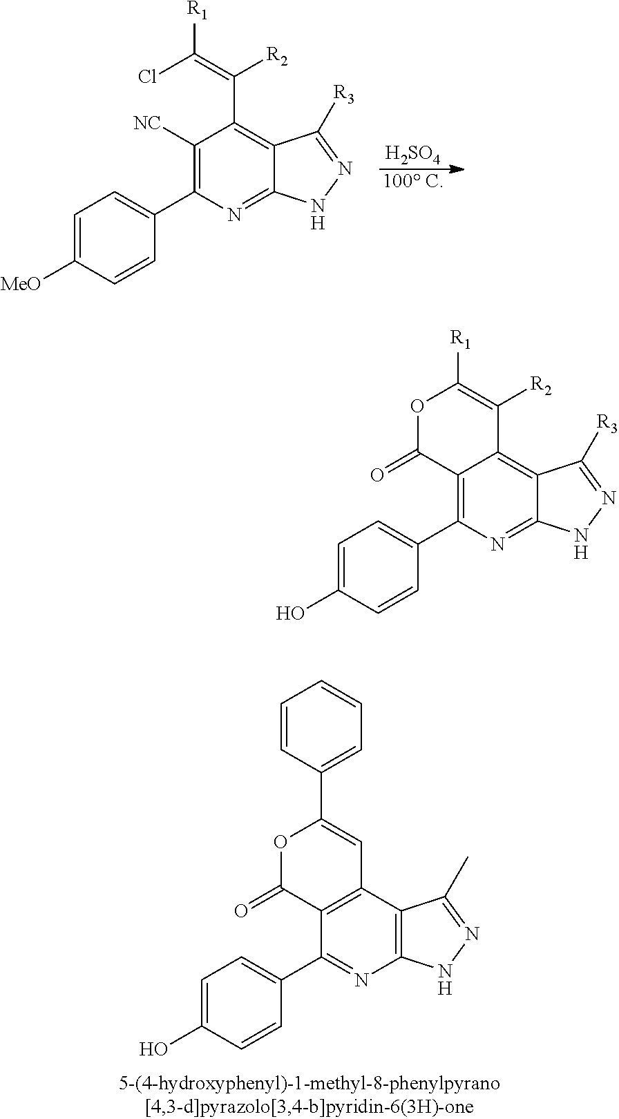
[H2SO4].[100 C].C1=C([MeO])C=CC(C2=C([NC])C(C(=C(Cl)[R1])[R2])=C3C(=N2)NN=C3[R3])=C1.C1=C(O)C=CC(C2=C3C(=C4C(=N2)NN=C4[R3])C([R2])=C([R1])OC3=O)=C1.C1=C(O)C=CC(C2=NC3=C(C4=C2C(=O)OC(C2=CC=CC=C2)=C4)C(C)=NN3)=C1
